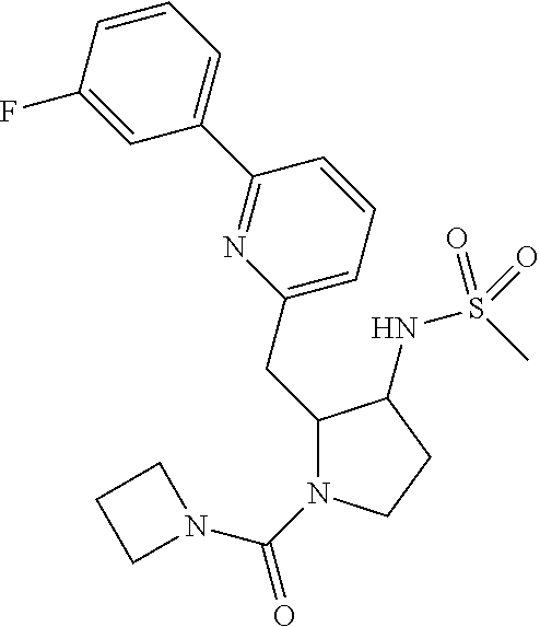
C1(CC2=CC=CC(C3=CC=CC(F)=C3)=N2)N(C(=O)N2CCC2)CCC1NS(C)(=O)=O
